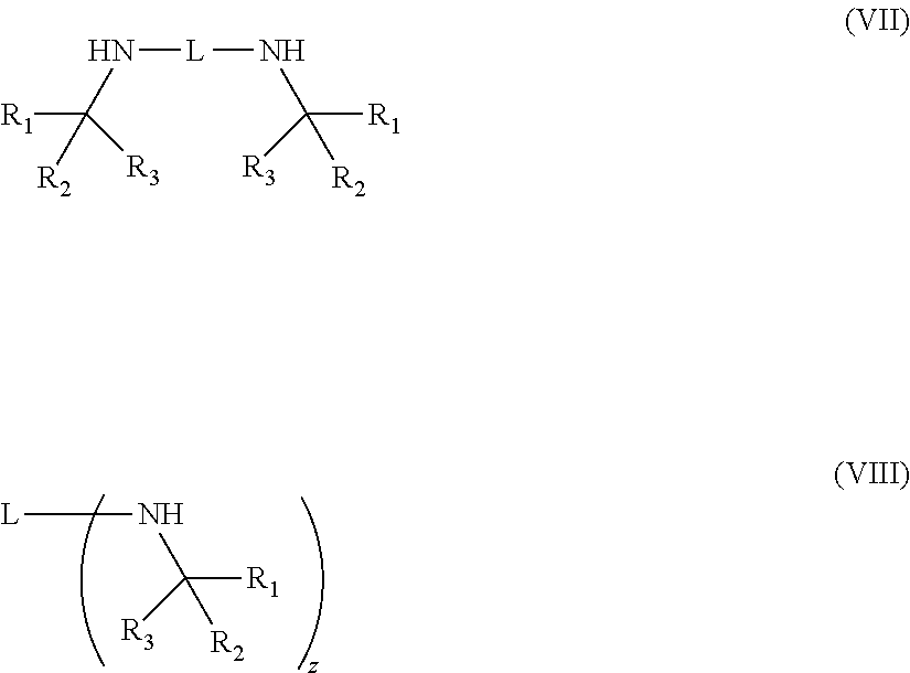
[L]NC([R2])([R1])[R3].N([L]NC([R2])([R1])[R3])C([R1])([R2])[R3]
